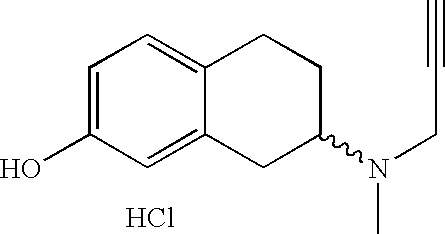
C1=C2C(=CC=C1O)CCC(N(C)CC#C)C2.Cl
